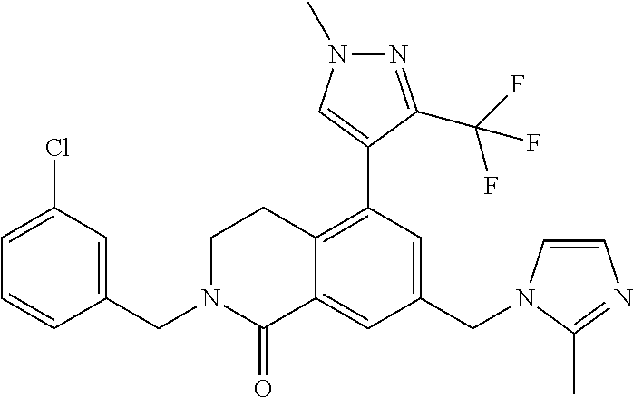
C1(CN2C=CN=C2C)=CC(C2=CN(C)N=C2C(F)(F)F)=C2C(=C1)C(=O)N(CC1=CC(Cl)=CC=C1)CC2
